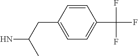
C1=CC(CC(C)N)=CC=C1C(F)(F)F
